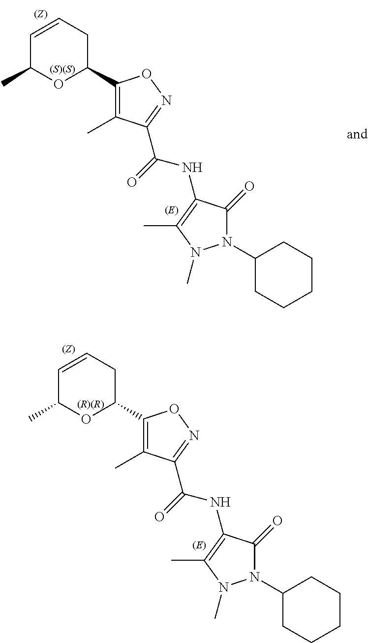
C1=CCC(C2=C(C)C(C(=O)NC3=C(C)N(C)N(C4CCCCC4)C3=O)=NO2)OC1C.[(R)(R)].C1=CCC(C2=C(C)C(C(=O)NC3=C(C)N(C)N(C4CCCCC4)C3=O)=NO2)OC1C.[(S)(S)]
